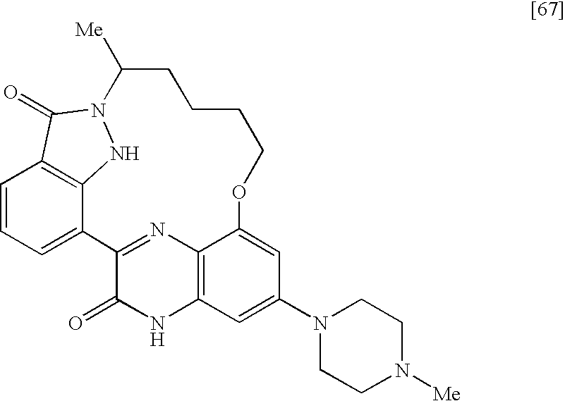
C1=CC=C2C3=C1C(=O)N(N3)C([Me])CCCCOC1=CC(N3CCN([Me])CC3)=CC3=C1N=C2C(=O)N3
